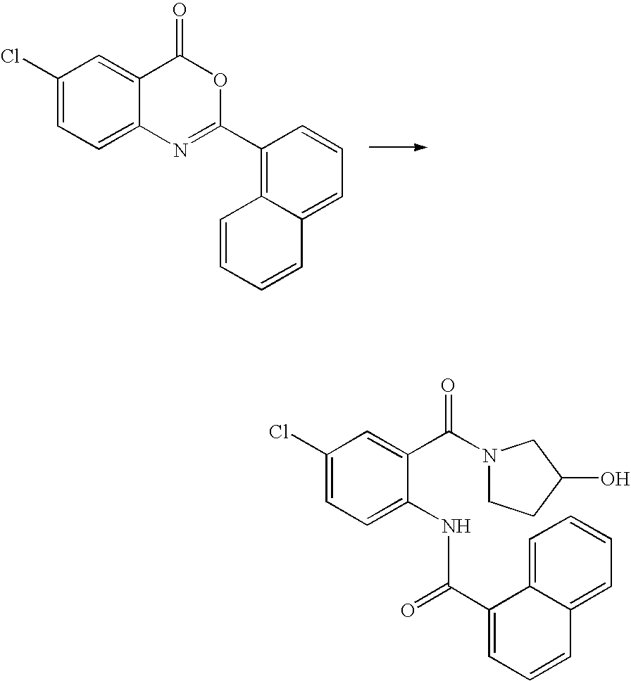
C1=CC=CC2=CC=CC(C3=NC4=CC=C(Cl)C=C4C(=O)O3)=C12.C1(Cl)=CC=C(NC(=O)C2=CC=CC3=CC=CC=C23)C(C(=O)N2CCC(O)C2)=C1
